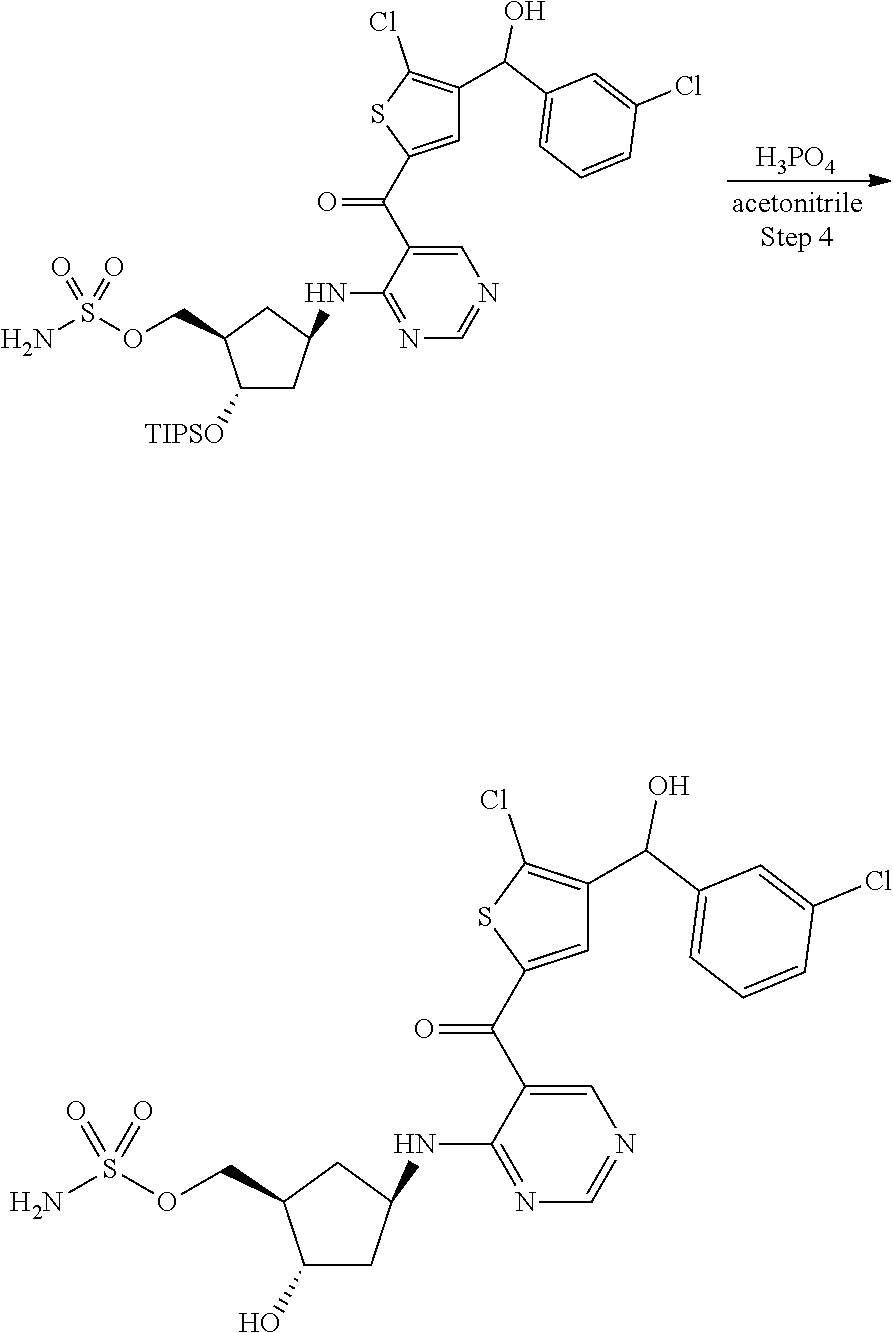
[H3PO4].C1=C(C(C2=CC(C(O)C3=CC=CC(Cl)=C3)=C(Cl)S2)=O)C(NC2CC([TIPSO])C(COS(N)(=O)=O)C2)=NC=N1.C1=C(C(C2=CC(C(O)C3=CC=CC(Cl)=C3)=C(Cl)S2)=O)C(NC2CC(O)C(COS(N)(=O)=O)C2)=NC=N1
